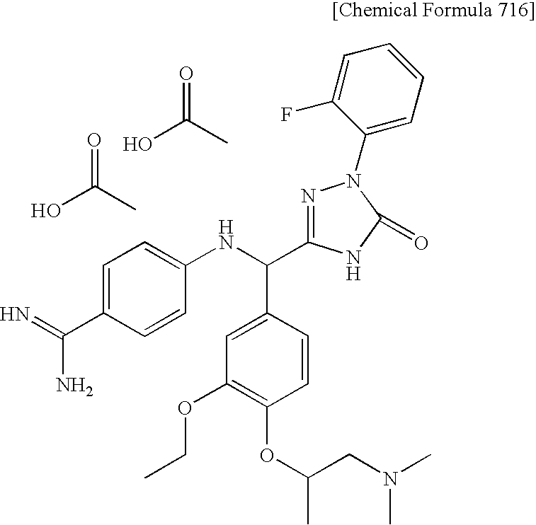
OC(C)=O.C1=C(C(N)=N)C=CC(NC(C2=CC(OCC)=C(OC(CN(C)C)C)C=C2)C2=NN(C3=CC=CC=C3F)C(=O)N2)=C1.OC(C)=O
